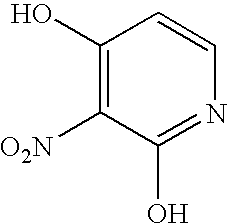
C1(O)=C([O2N])C(O)=NC=C1
